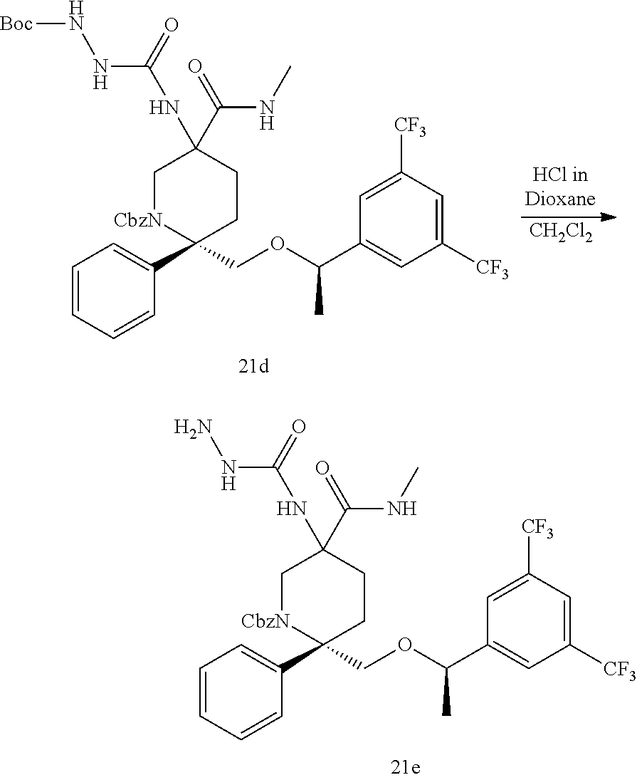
C1=CC=CC(C2(COC(C3=CC([CF3])=CC([CF3])=C3)C)CCC(C(=O)NC)(NC(NN[Boc])=O)C[CbzN]2)=C1.[CH2Cl2].C1=CC=CC(C2(COC(C3=CC([CF3])=CC([CF3])=C3)C)CCC(C(=O)NC)(NC(NN)=O)C[CbzN]2)=C1
